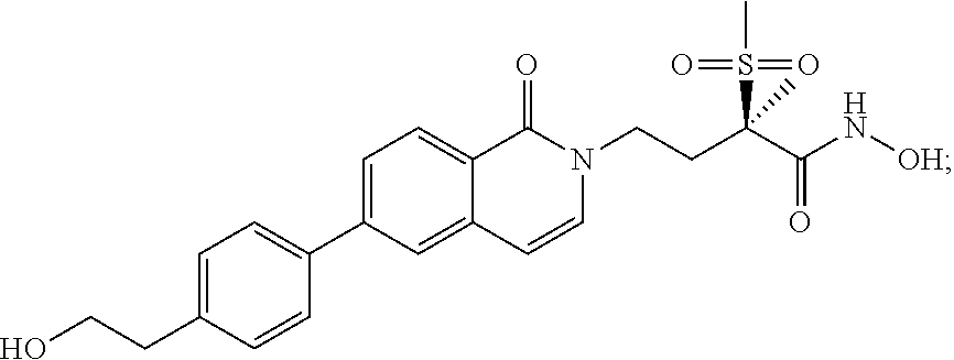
C1=C(C2=CC=C(CCO)C=C2)C=C2C(=C1)C(=O)N(CCC(C(N[OH])=O)(S(C)(=O)=O)C)C=C2
